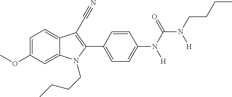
C1=C2C(=CC=C1OC)C(C#N)=C(C1=CC=C(N([H])C(=O)N(CCCC)[H])C=C1)N2CCCC
